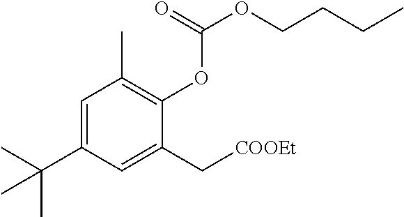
C1=C(C(C)(C)C)C=C(C[COOEt])C(OC(=O)OCCCC)=C1C
